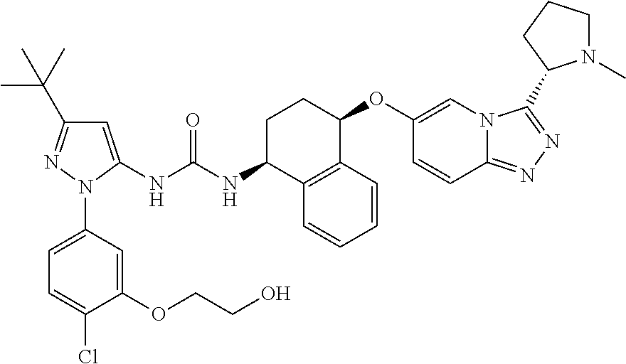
C1=C(NC(NC2C3=C(C(OC4=CN5C(=NN=C5C5N(C)CCC5)C=C4)CC2)C=CC=C3)=O)N(C2=CC=C(Cl)C(OCCO)=C2)N=C1C(C)(C)C
